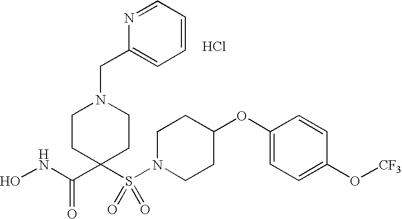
C(=O)(C1(S(N2CCC(OC3=CC=C(O[CF3])C=C3)CC2)(=O)=O)CCN(CC2=CC=CC=N2)CC1)NO.Cl
